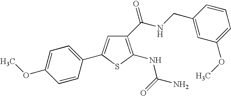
C1(NC(=O)N)=C(C(NCC2=CC(OC)=CC=C2)=O)C=C(C2=CC=C(OC)C=C2)S1
